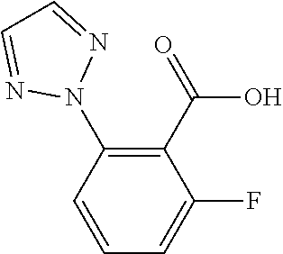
OC(C1=C(N2N=CC=N2)C=CC=C1F)=O
